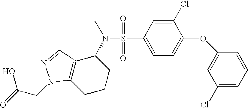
S(N(C)C1CCCC2=C1C=NN2CC(=O)O)(=O)(=O)C1=CC=C(OC2=CC(Cl)=CC=C2)C(Cl)=C1
